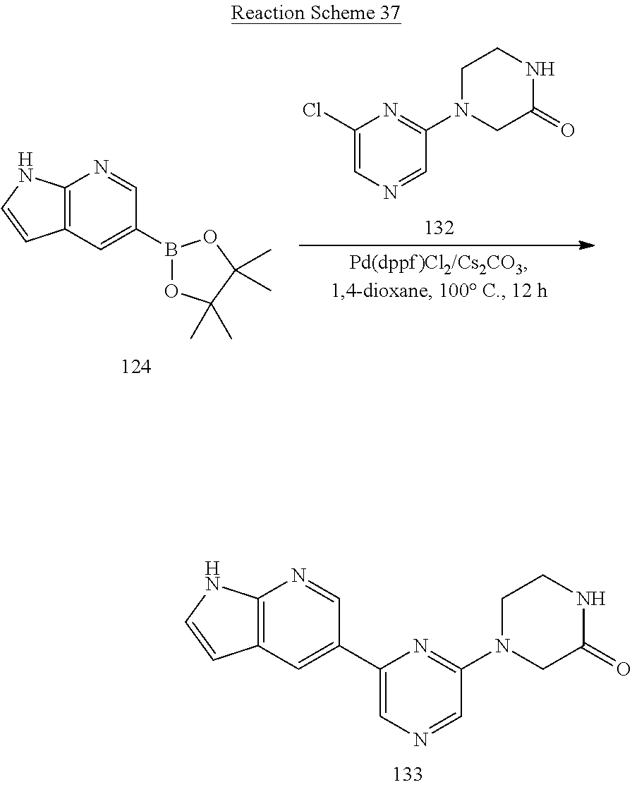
C12=C(C=C(B3OC(C)(C)C(C)(C)O3)C=N1)C=CN2.C1(Cl)=CN=CC(N2CC(=O)NCC2)=N1.C12=C(C=C(C3=CN=CC(N4CC(=O)NCC4)=N3)C=N1)C=CN2
